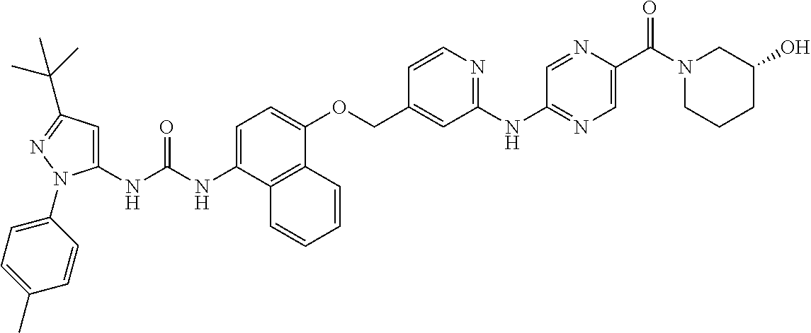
N(C(NC1=CC(C(C)(C)C)=NN1C1=CC=C(C)C=C1)=O)C1=CC=C(OCC2=CC(NC3=NC=C(C(N4CCCC(O)C4)=O)N=C3)=NC=C2)C2=C1C=CC=C2
